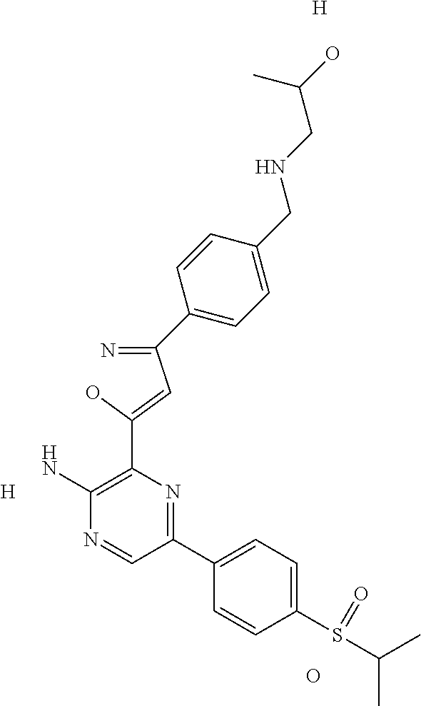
C(=N)(C=C(O)C1=C(N)N=CC(C2=CC=C(S(C(C)C)=O)C=C2)=N1)C1=CC=C(CNCC(O)C)C=C1.O.[H].[H]
